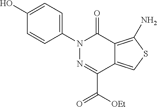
C1=C(O)C=CC(N2N=C(C(=O)[OEt])C3=CSC(N)=C3C2=O)=C1
